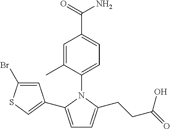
C1=C(C)C(N2C(C3=CSC(Br)=C3)=CC=C2CCC(=O)O)=CC=C1C(=O)N
